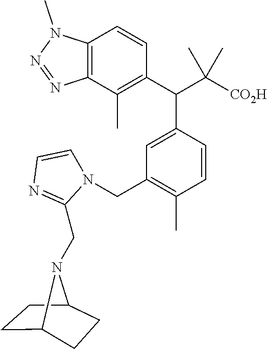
C12=C(C(C)=C(C(C3=CC(CN4C=CN=C4CN4C5CCC4CC5)=C(C)C=C3)C([CO2H])(C)C)C=C1)N=NN2C
